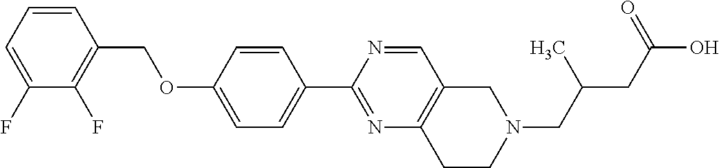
C1(F)=CC=CC(COC2=CC=C(C3=NC4=C(C=N3)CN(CC(C)CC(=O)O)CC4)C=C2)=C1F
